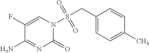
C1(F)=CN(S(CC2=CC=C(C)C=C2)(=O)=O)C(=O)N=C1N
